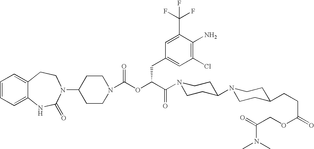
C1(N2C(=O)NC3=CC=CC=C3CC2)CCN(C(OC(C(N2CCC(N3CCC(CCC(OCC(=O)N(C)C)=O)CC3)CC2)=O)CC2=CC(Cl)=C(N)C(C(F)(F)F)=C2)=O)CC1
